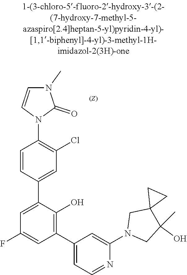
C1(C)(O)CN(C2=CC(C3=C(O)C(C4=CC(Cl)=C(N5C=CN(C)C5=O)C=C4)=CC(F)=C3)=CC=N2)CC12CC2
